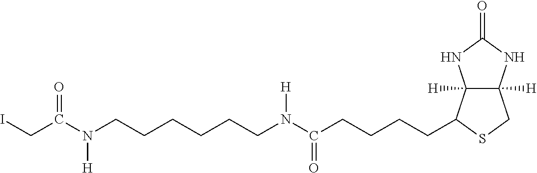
C12([H])C([H])(NC(=O)N1)CSC2CCCCC(N(CCCCCCN(C(CI)=O)[H])[H])=O
